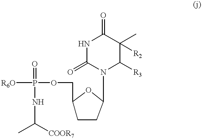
[R6O]P(OCC1CCC(N2C([R3])C(C)([R2])C(=O)NC2=O)O1)(=O)NC(C)[COOR7]
